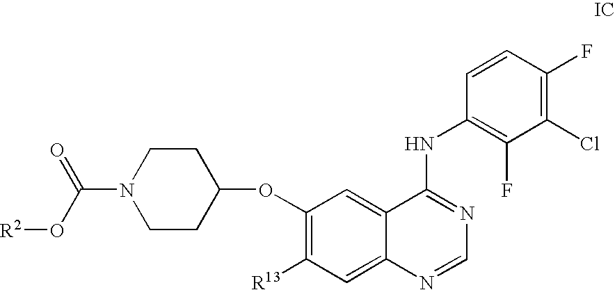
N1(C(=O)O[R2])CCC(OC2=C([R13])C=C3C(=C2)C(NC2=C(F)C(Cl)=C(F)C=C2)=NC=N3)CC1
